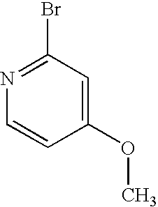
C1(OC)=CC(Br)=NC=C1
